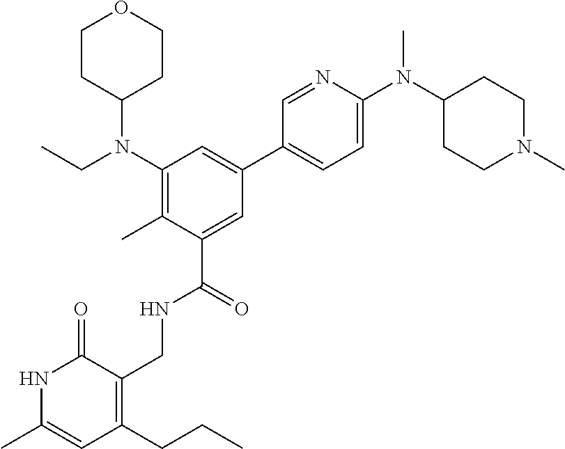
C1CC(N(C2=C(C)C(C(=O)NCC3=C(CCC)C=C(C)NC3=O)=CC(C3=CC=C(N(C4CCN(C)CC4)C)N=C3)=C2)CC)CCO1
